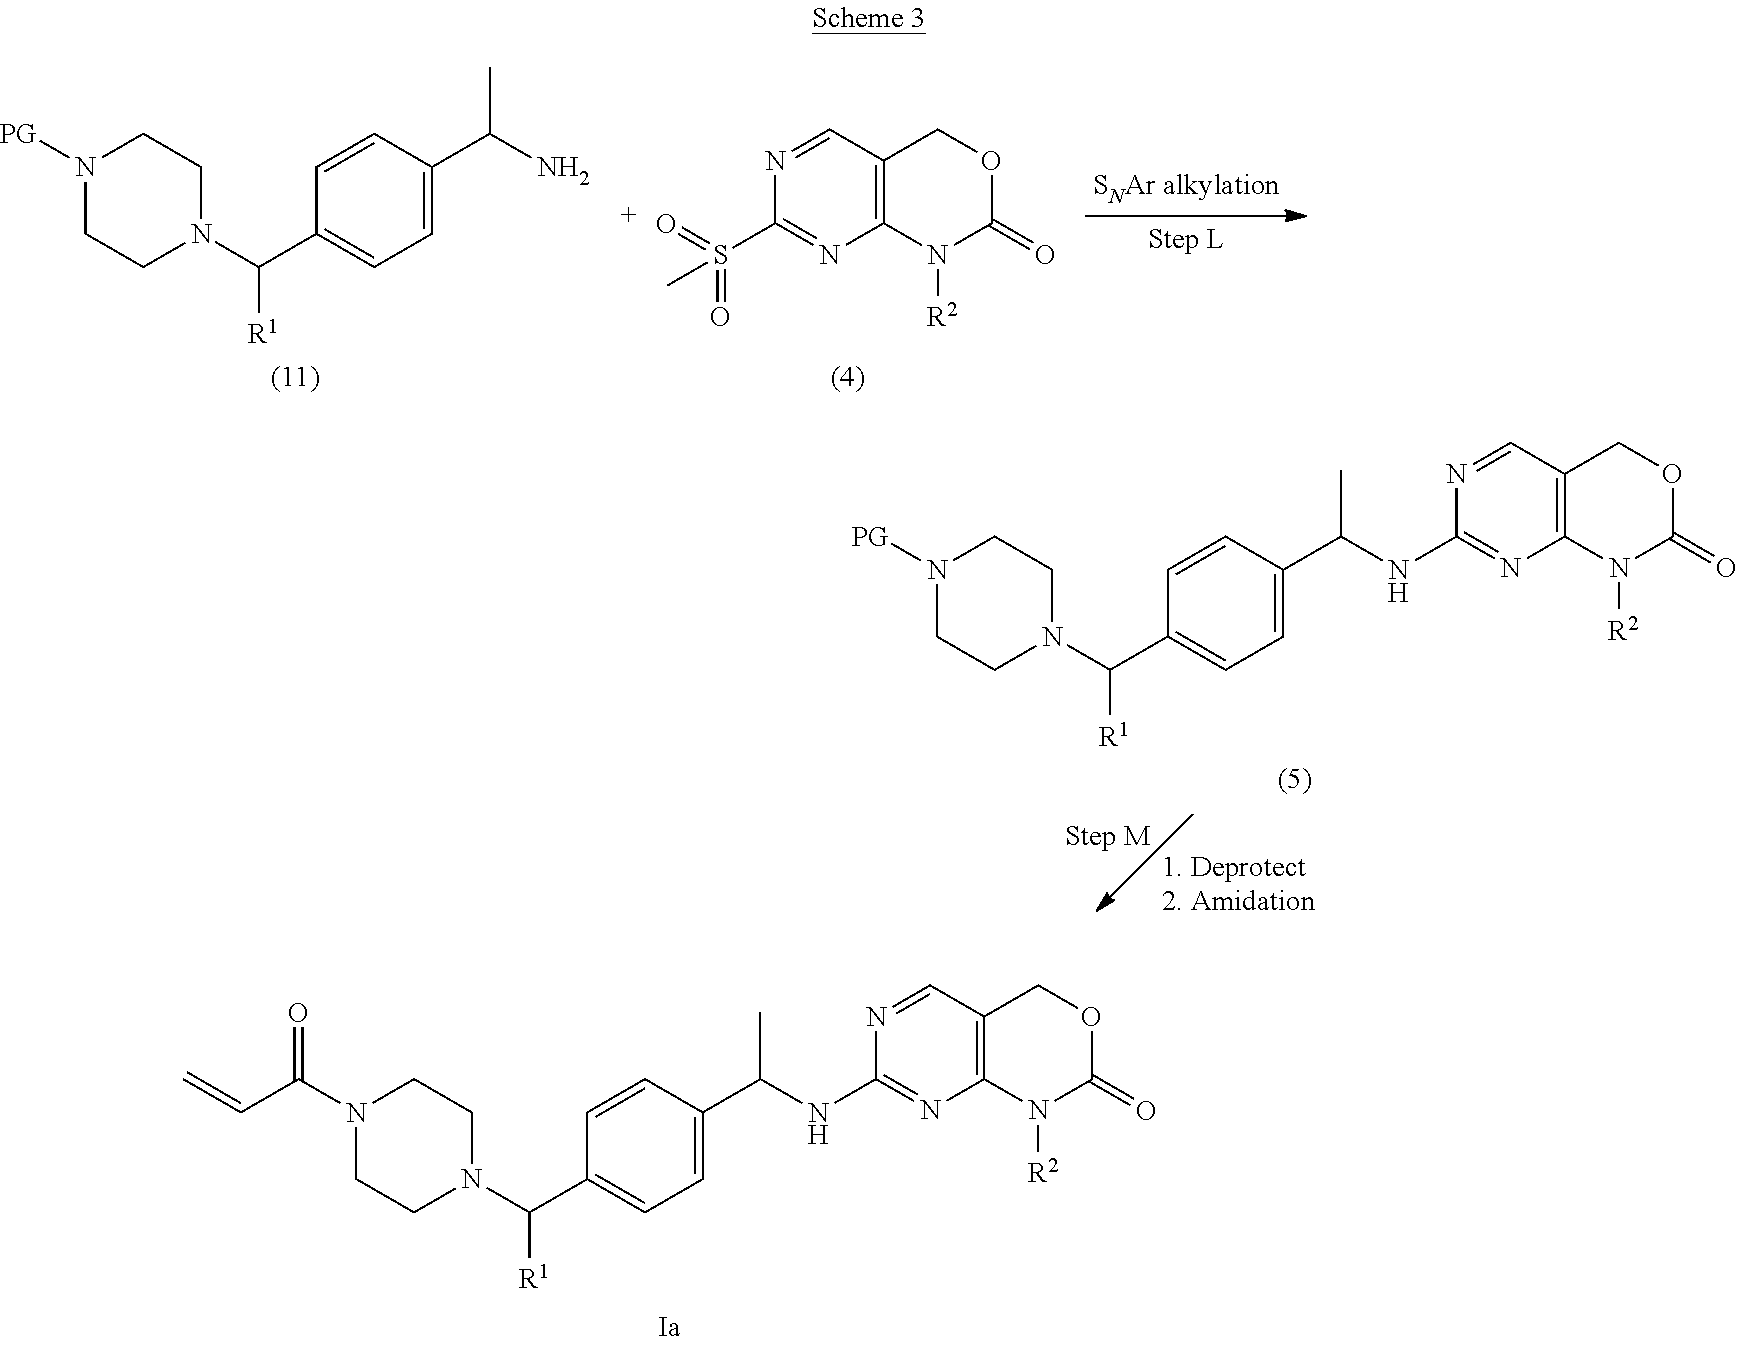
C(C1=CC=C(C(NC2=NC3=C(C=N2)COC(=O)N3[R2])C)C=C1)(N1CCN(C(C=C)=O)CC1)[R1].O=S(C1=NC2=C(C=N1)COC(=O)N2[R2])(=O)C.C(C1=CC=C(C(N)C)C=C1)(N1CCN([PG])CC1)[R1].C(C1=CC=C(C(NC2=NC3=C(C=N2)COC(=O)N3[R2])C)C=C1)(N1CCN([PG])CC1)[R1]
